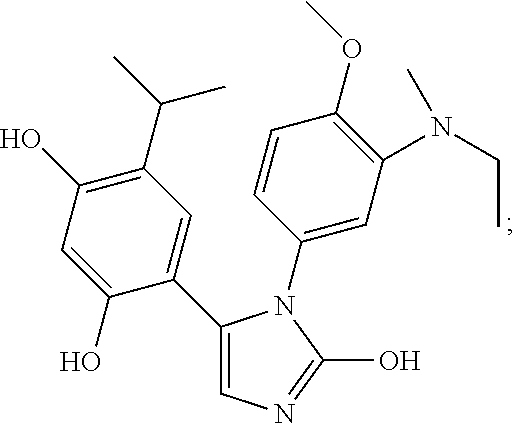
C1(C2=CN=C(O)N2C2=CC(N(CC)C)=C(OC)C=C2)=CC(C(C)C)=C(O)C=C1O
